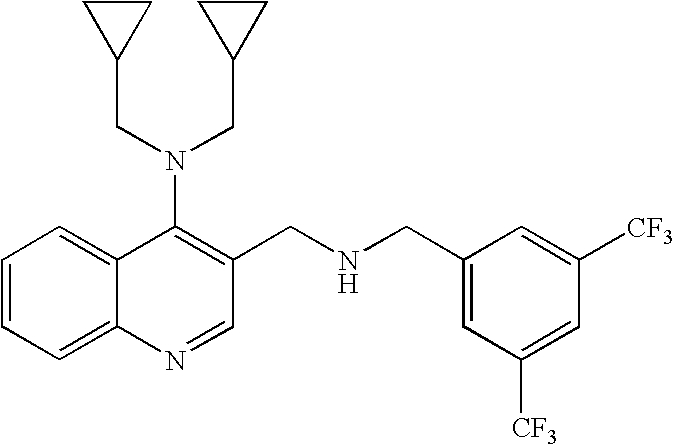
C12=CC=CC=C1C(N(CC1CC1)CC1CC1)=C(CNCC1=CC([CF3])=CC([CF3])=C1)C=N2
